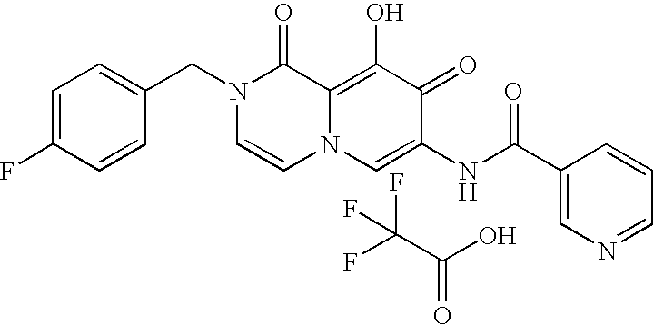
C1=C(F)C=CC(CN2C=CN3C(=C(O)C(=O)C(NC(C4=CN=CC=C4)=O)=C3)C2=O)=C1.FC(C(O)=O)(F)F
